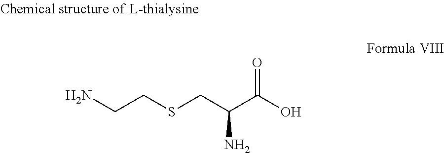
NCCSCC(C(O)=O)N
